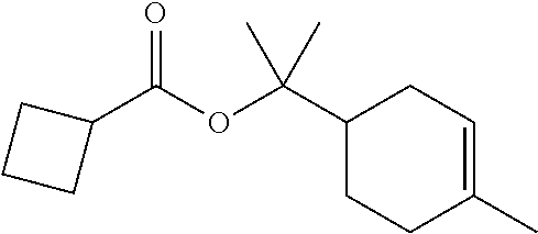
C1(C(OC(C2CCC(C)=CC2)(C)C)=O)CCC1
